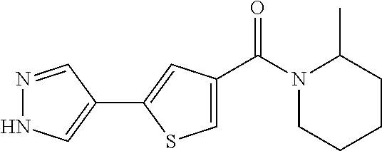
N1(C(C2=CSC(C3=CNN=C3)=C2)=O)CCCCC1C
